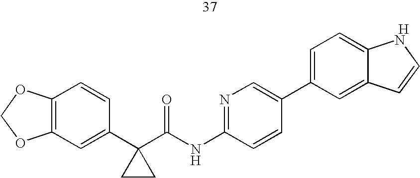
C12=C(OCO1)C=CC(C1(C(=O)NC3=NC=C(C4=CC=C5C(=C4)C=CN5)C=C3)CC1)=C2.[H]
